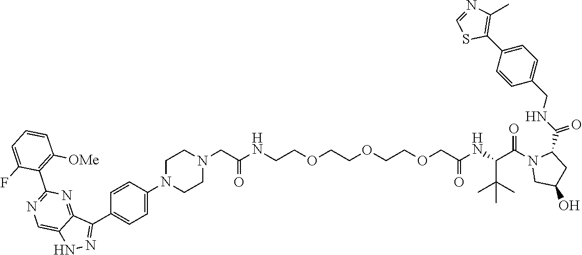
C1=NC(C)=C(C2=CC=C(CNC(C3N(C(C(NC(COCCOCCOCCNC(CN4CCN(C5=CC=C(C6=NNC7=CN=C(C8=C([OMe])C=CC=C8F)N=C76)C=C5)CC4)=O)=O)C(C)(C)C)=O)CC(O)C3)=O)C=C2)S1
